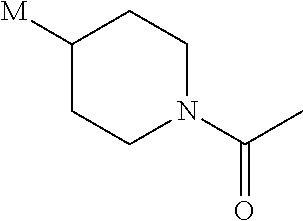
C1([M])CCN(C(C)=O)CC1
